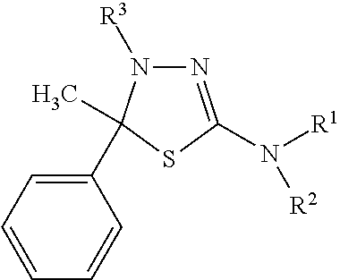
N1=C(N([R1])[R2])SC(C)(C2=CC=CC=C2)N1[R3]
